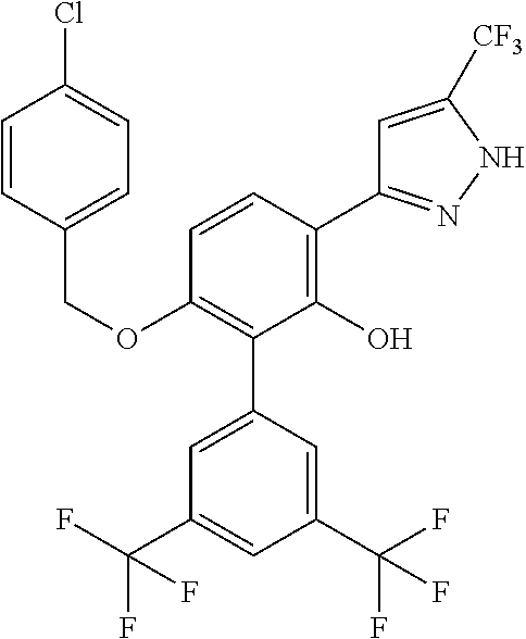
C(OC1=C(C2=CC(C(F)(F)F)=CC(C(F)(F)F)=C2)C(O)=C(C2=NNC([CF3])=C2)C=C1)C1=CC=C(Cl)C=C1
